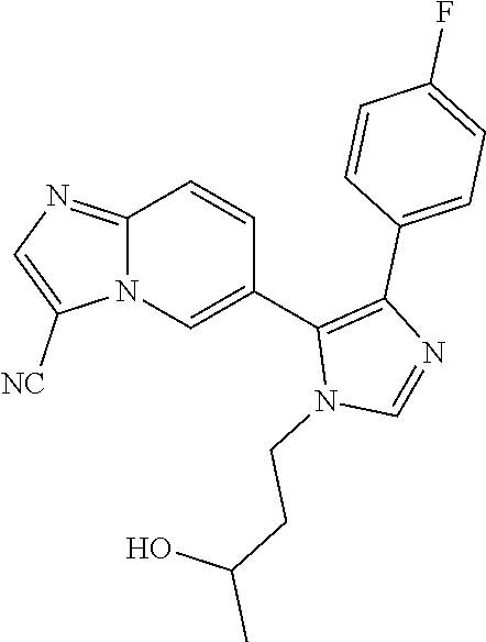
C12=NC=C([NC])N1C=C(C1=C(C3=CC=C(F)C=C3)N=CN1CCC(C)O)C=C2
